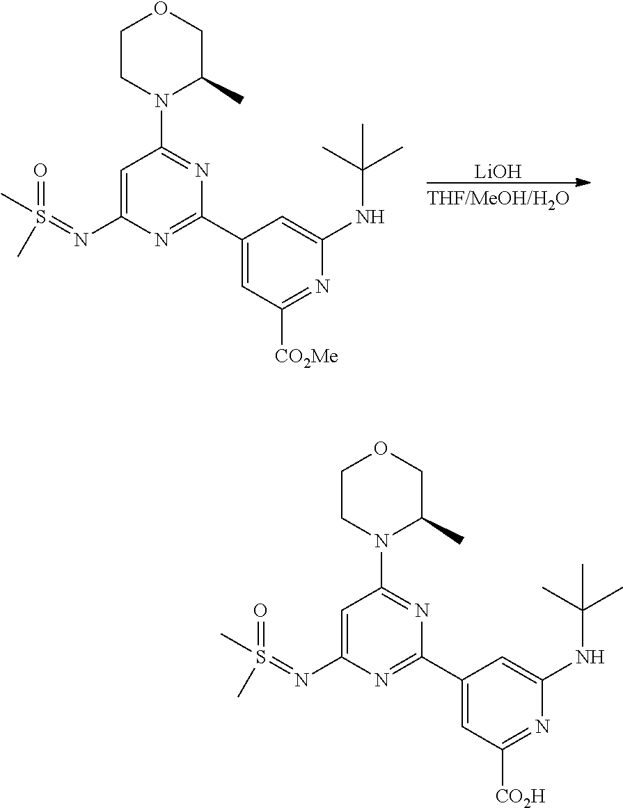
[LiOH].C1CN(C2=NC(C3=CC([CO2Me])=NC(NC(C)(C)C)=C3)=NC(N=S(=O)(C)C)=C2)C(C)CO1.C1CN(C2=NC(C3=CC([CO2H])=NC(NC(C)(C)C)=C3)=NC(N=S(=O)(C)C)=C2)C(C)CO1
